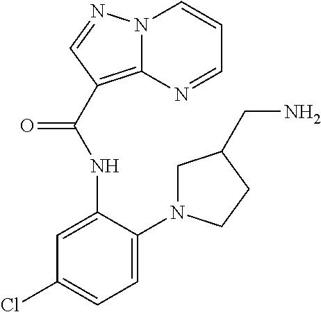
C12=C(C(NC3=CC(Cl)=CC=C3N3CC(CN)CC3)=O)C=NN1C=CC=N2
